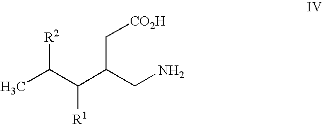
CC(C(C(CN)C[CO2H])[R1])[R2]
